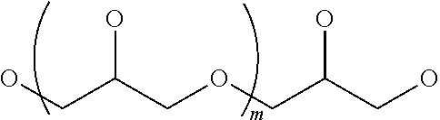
OCC(COCC(CO)O)O
